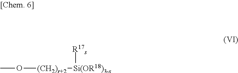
CO[(CH2)r+2][Si(OR18)3-s][R17s]
